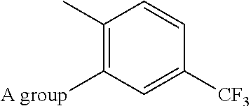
C1(C)=C([A group])C=C([CF3])C=C1
